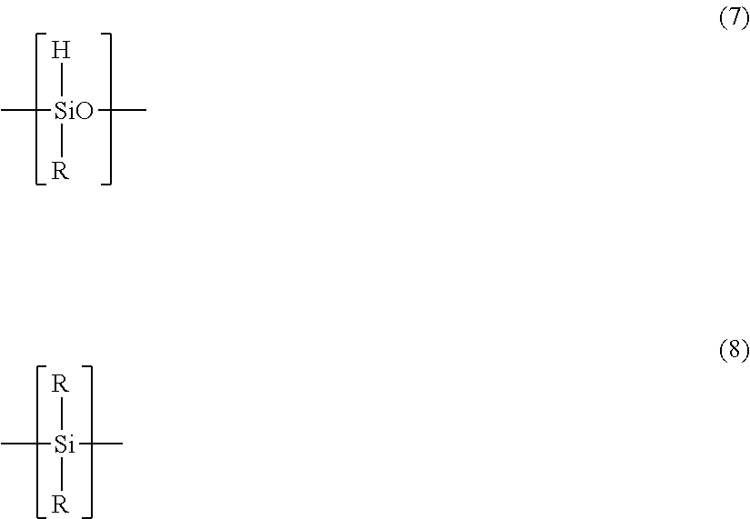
C[SiO]([H])([R])C.[R][Si]([R])(C)C
